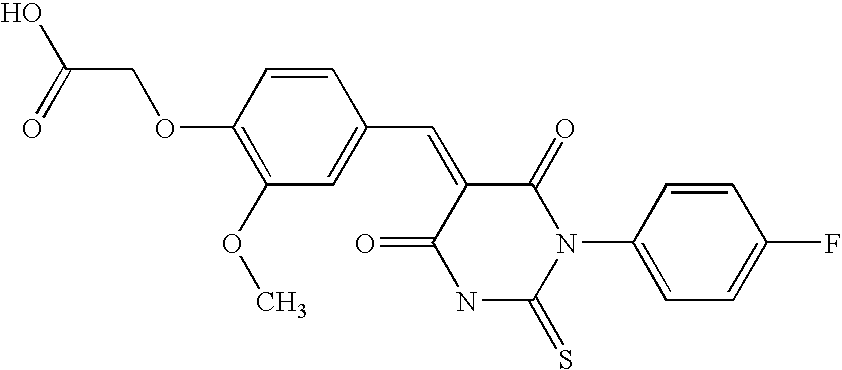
OC(=O)COC1=C(OC)C=C(C=C2C(=O)N(C3=CC=C(F)C=C3)C(=S)NC2=O)C=C1
